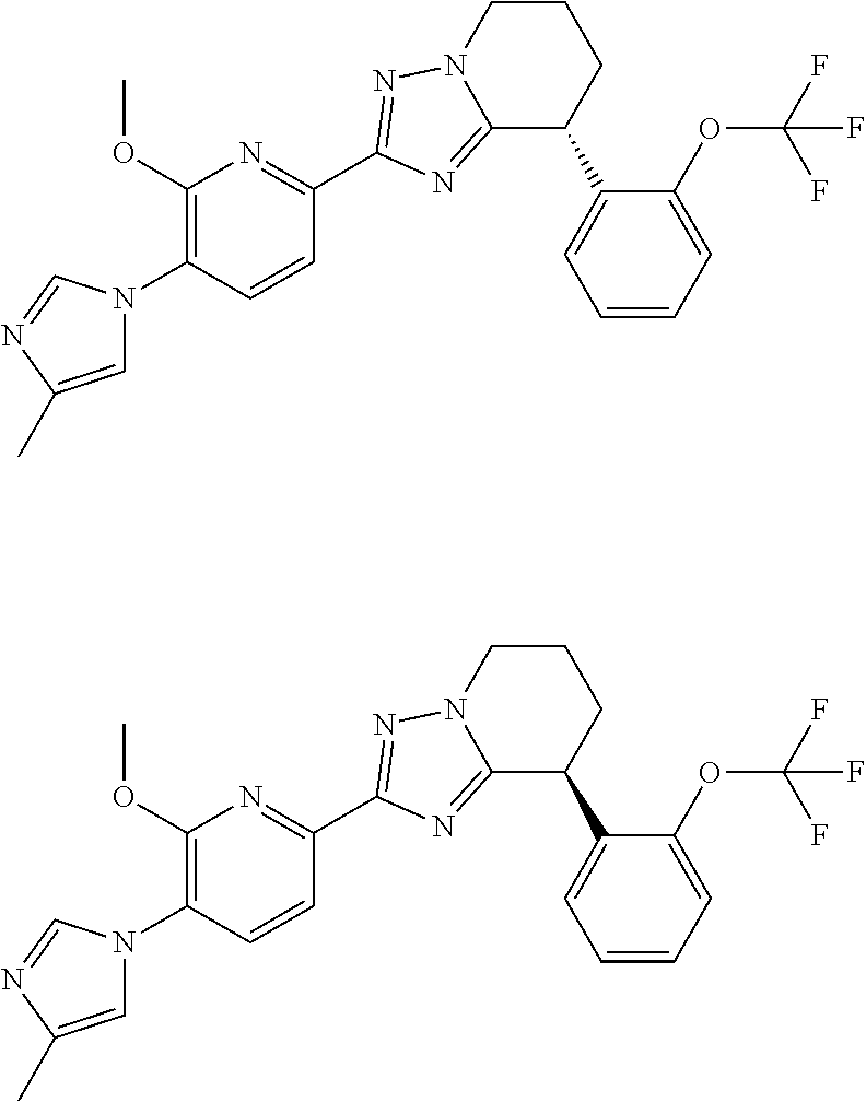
C1=C(C)N=CN1C1=C(OC)N=C(C2=NN3C(=N2)C(C2=CC=CC=C2OC(F)(F)F)CCC3)C=C1.C1=C(C)N=CN1C1=C(OC)N=C(C2=NN3C(=N2)C(C2=CC=CC=C2OC(F)(F)F)CCC3)C=C1
